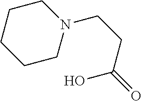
OC(CCN1CCCCC1)=O
